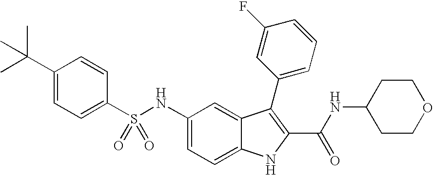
N(C1=CC=C2C(=C1)C(C1=CC=CC(F)=C1)=C(C(=O)NC1CCOCC1)N2)S(C1=CC=C(C(C)(C)C)C=C1)(=O)=O
